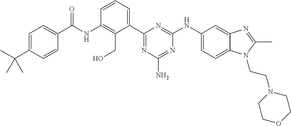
C(NC1=C(CO)C(C2=NC(N)=NC(NC3=CC=C4C(=C3)N=C(C)N4CCN3CCOCC3)=N2)=CC=C1)(=O)C1=CC=C(C(C)(C)C)C=C1
